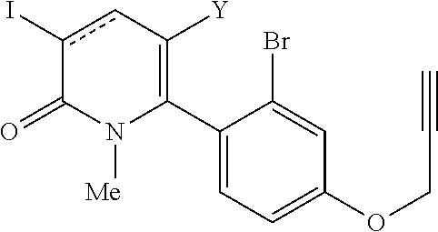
C1(C2=C([Y])cc(I)C(=O)N2[Me])=CC=C(OCC#C)C=C1Br
